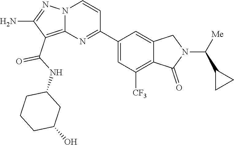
O=C(C1=C2N(N=C1N)C=CC(C1=CC([CF3])=C3C(=C1)CN(C(C1CC1)[Me])C3=O)=N2)NC1CCCC(O)C1
